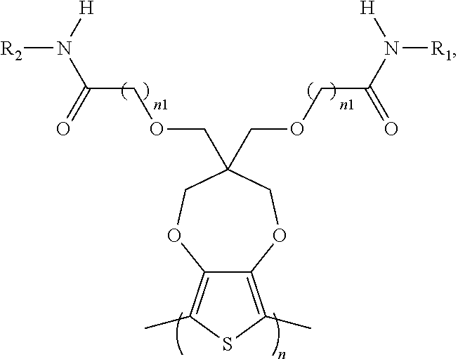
C12=C(C)SC(C)=C1OCC(COCC(=O)N([R1])[H])(COCC(N([R2])[H])=O)CO2
